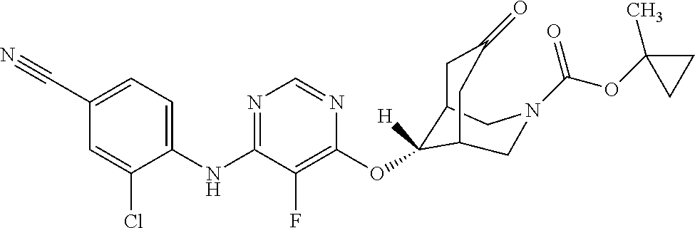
C1(NC2=NC=NC(OC3([H])C4CC(=O)CC3CN(C(=O)OC3(C)CC3)C4)=C2F)=CC=C(C#N)C=C1Cl
